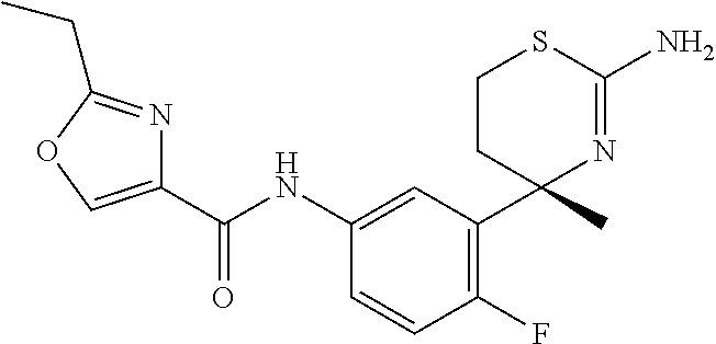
C1(C(NC2=CC(C3(C)N=C(N)SCC3)=C(F)C=C2)=O)=COC(CC)=N1
